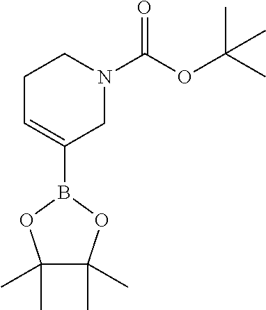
C1C=C(B2OC(C)(C)C(C)(C)O2)CN(C(OC(C)(C)C)=O)C1
